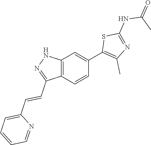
C12=C(C=CC(C3=C(C)N=C(NC(C)=O)S3)=C1)C(C=CC1=CC=CC=N1)=NN2
